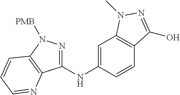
C1=C(NC2=NN([PMB])C3=C2N=CC=C3)C=CC2=C1N(C)N=C2O
